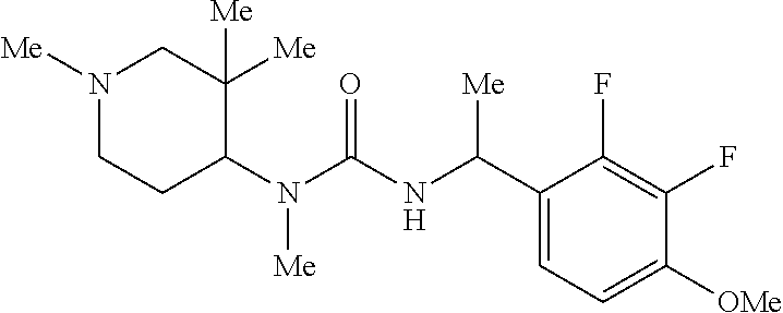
N1([Me])CCC(N(C(NC(C2=CC=C([OMe])C(F)=C2F)[Me])=O)[Me])C([Me])([Me])C1
